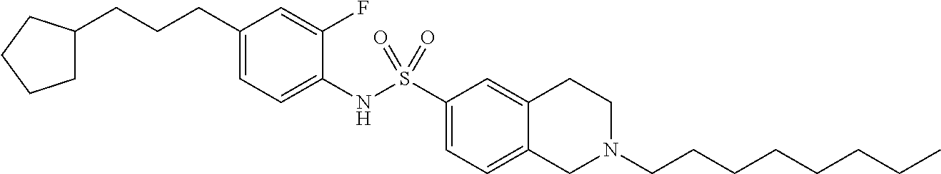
C1(CCCC2CCCC2)=CC=C(NS(C2=CC=C3C(=C2)CCN(CCCCCCCC)C3)(=O)=O)C(F)=C1
